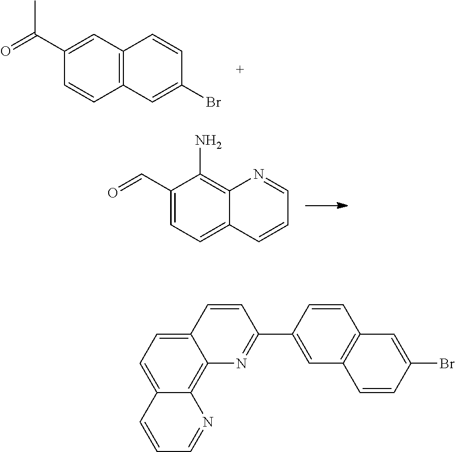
C12=C(C=C(C(=O)C)C=C1)C=CC(Br)=C2.C12=CC=C(C=O)C(N)=C1N=CC=C2.C12=CC=C3C(=C1N=C(C1=CC4=C(C=C1)C=C(Br)C=C4)C=C2)N=CC=C3
